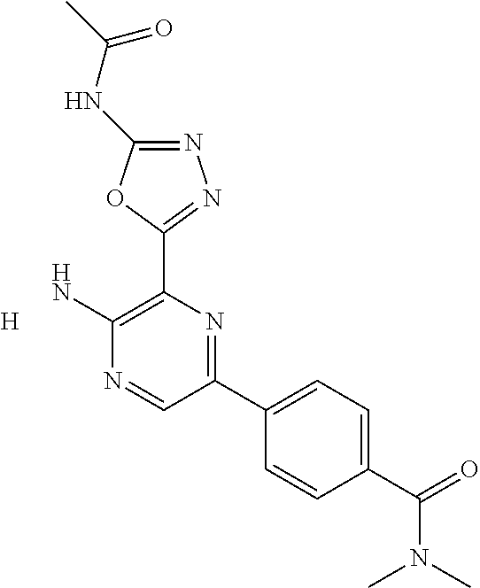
[H].C1(N)=C(C2=NN=C(NC(C)=O)O2)N=C(C2=CC=C(C(=O)N(C)C)C=C2)C=N1
